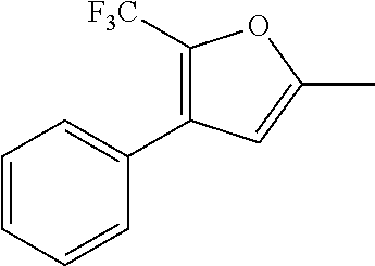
C1([F3C])=C(C2=CC=CC=C2)C=C(C)O1
